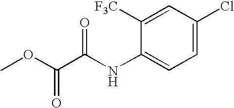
C1(NC(C(OC)=O)=O)=CC=C(Cl)C=C1[F3C]
